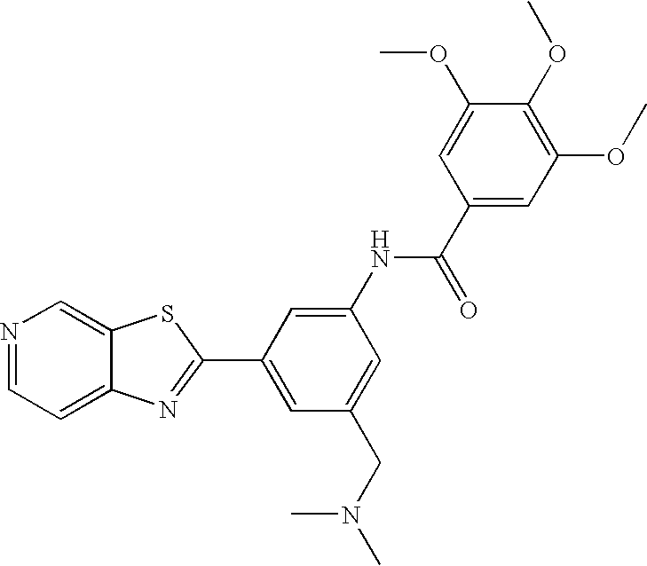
N1=CC=C2C(=C1)SC(C1=CC(CN(C)C)=CC(NC(C3=CC(OC)=C(OC)C(OC)=C3)=O)=C1)=N2
